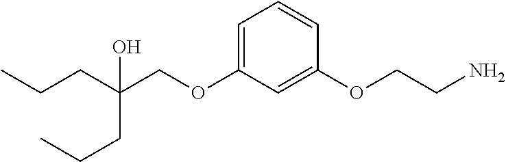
C(OC1=CC=CC(OCCN)=C1)C(CCC)(CCC)O
